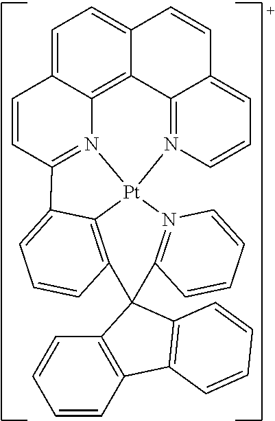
C1=CC=CC2=C1C1(C3=C2C=CC=C3)C2=C3[Pt]4(N5=C(C=CC6=CC=C7C(=C65)C5=N4C=CC=C5C=C7)C3=CC=C2)N2=C1C=CC=C2
